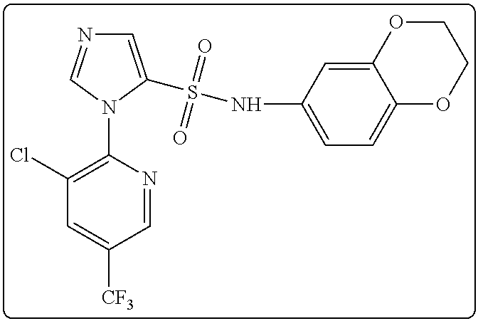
C1(Cl)=C(N2C(S(NC3=CC=C4C(=C3)OCCO4)(=O)=O)=CN=C2)N=CC([CF3])=C1
